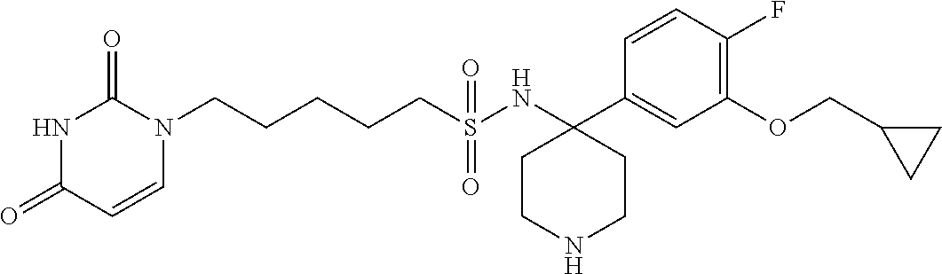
C(CCCS(NC1(C2=CC(OCC3CC3)=C(F)C=C2)CCNCC1)(=O)=O)CN1C(=O)NC(=O)C=C1
